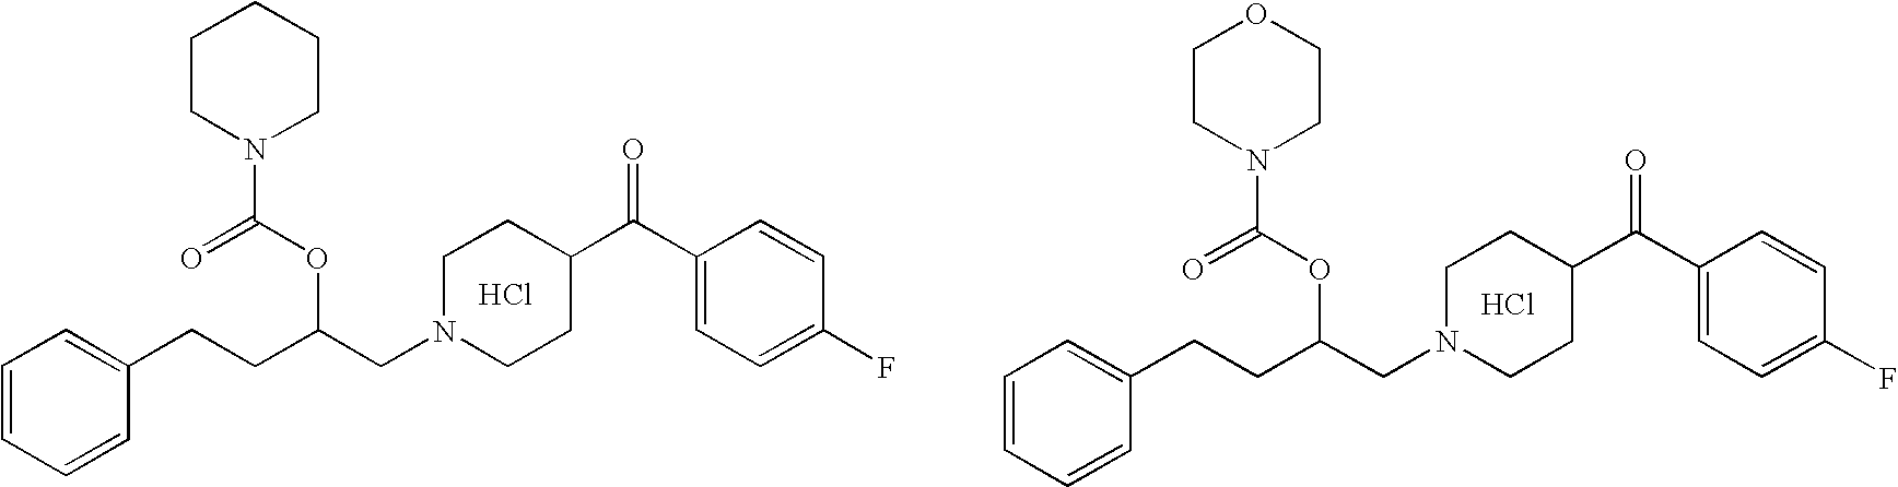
Cl.C(C(CN1CCC(C(C2=CC=C(F)C=C2)=O)CC1)OC(N1CCCCC1)=O)CC1=CC=CC=C1.Cl.C(C(CN1CCC(C(C2=CC=C(F)C=C2)=O)CC1)OC(N1CCOCC1)=O)CC1=CC=CC=C1
